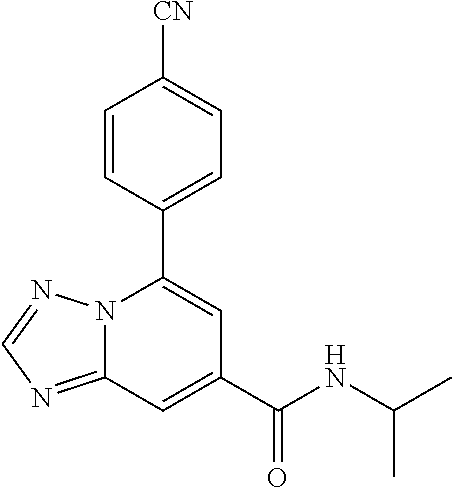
C12=NC=NN1C(C1=CC=C([CN])C=C1)=CC(C(NC(C)C)=O)=C2
